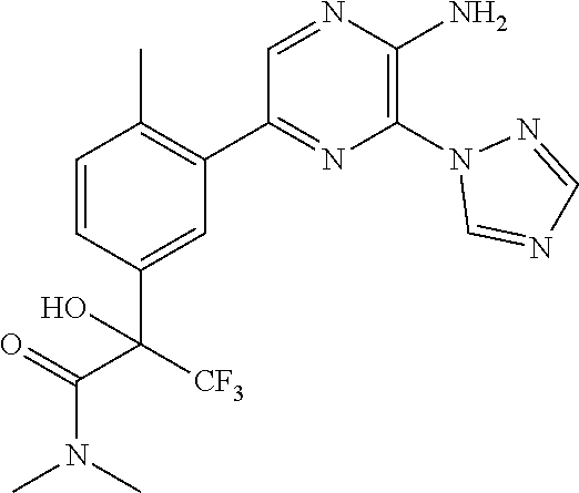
C1=CC(C([CF3])(C(=O)N(C)C)O)=CC(C2=NC(N3C=NC=N3)=C(N)N=C2)=C1C
